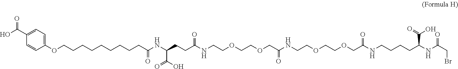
C1(OCCCCCCCCCC(NC(CCC(NCCOCCOCC(NCCOCCOCC(NCCCCC(NC(=O)CBr)C(O)=O)=O)=O)=O)C(=O)O)=O)=CC=C(C(=O)O)C=C1
